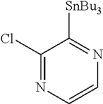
C1(Cl)=NC=CN=C1[SnBu3]
